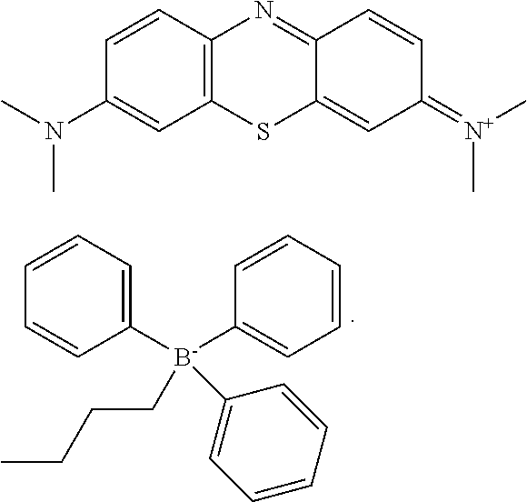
C1([B-](C2=CC=CC=C2)(C2=CC=CC=C2)CCCC)=CC=CC=C1.C1=CC2=C(C=C1N(C)C)SC1=CC(=[N+](C)C)C=CC1=N2
